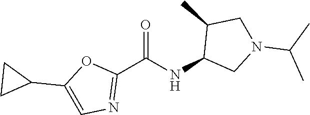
C1(C(NC2CN(C(C)C)CC2C)=O)=NC=C(C2CC2)O1
